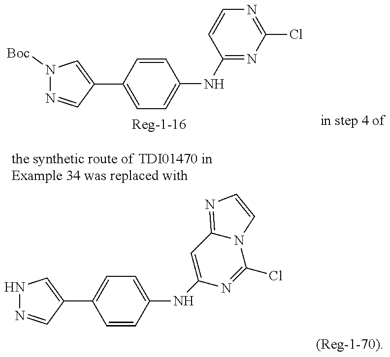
ClC1=NC=CC(NC2=CC=C(C3=CN([Boc])N=C3)C=C2)=N1.N1N=CC(C2=CC=C(NC3=CC4=NC=CN4C(Cl)=N3)C=C2)=C1
